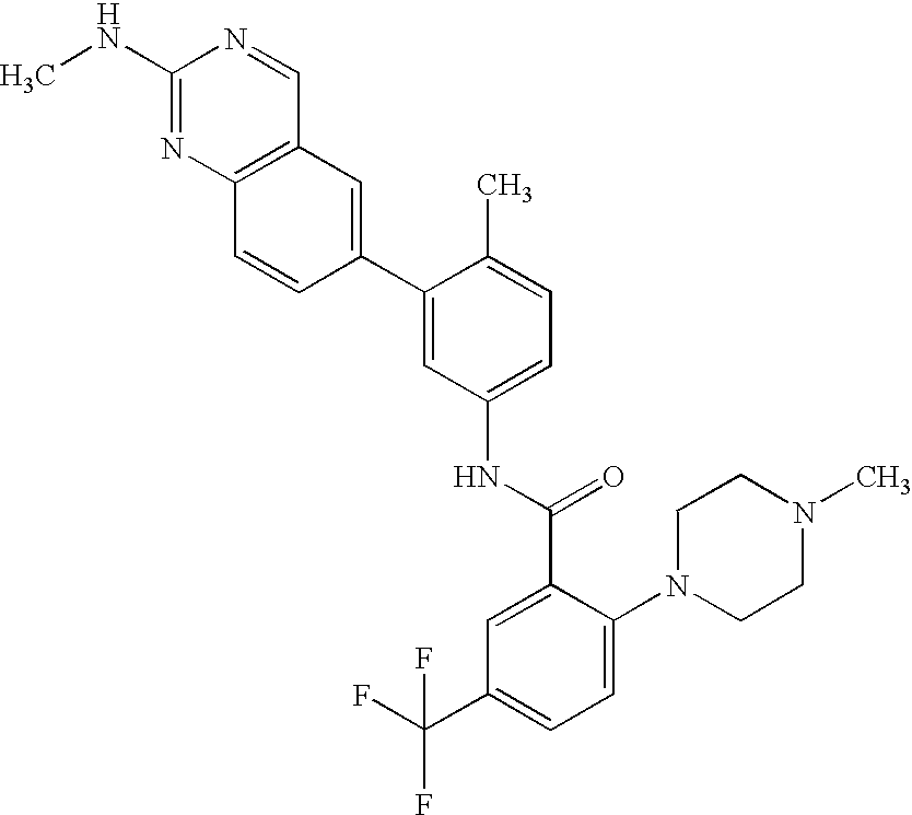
C1(NC)=NC2=C(C=N1)C=C(C1=CC(NC(C3=CC(C(F)(F)F)=CC=C3N3CCN(C)CC3)=O)=CC=C1C)C=C2
